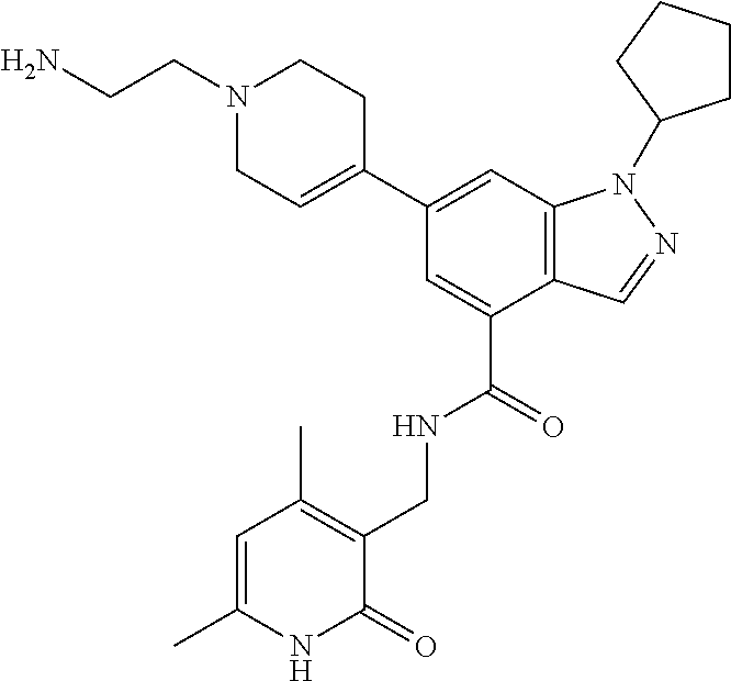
C1(C2=CCN(CCN)CC2)=CC2=C(C(C(=O)NCC3=C(C)C=C(C)NC3=O)=C1)C=NN2C1CCCC1
